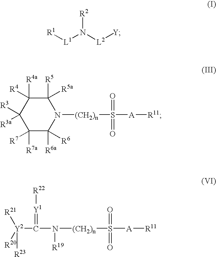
[R1][L1]N([L2][Y])[R2].C1([R7])([R7a])C([R6a])([R6])N([(CH2)n]S(=O)(=O)[A][R11])C([R5])([R5a])C([R4a])([R4])C1([R3])[R3a].[Y2](C(=[Y1][R22])N([R19])[(CH2)n]S(=O)(=O)[A][R11])([R23])([R20])[R21]
